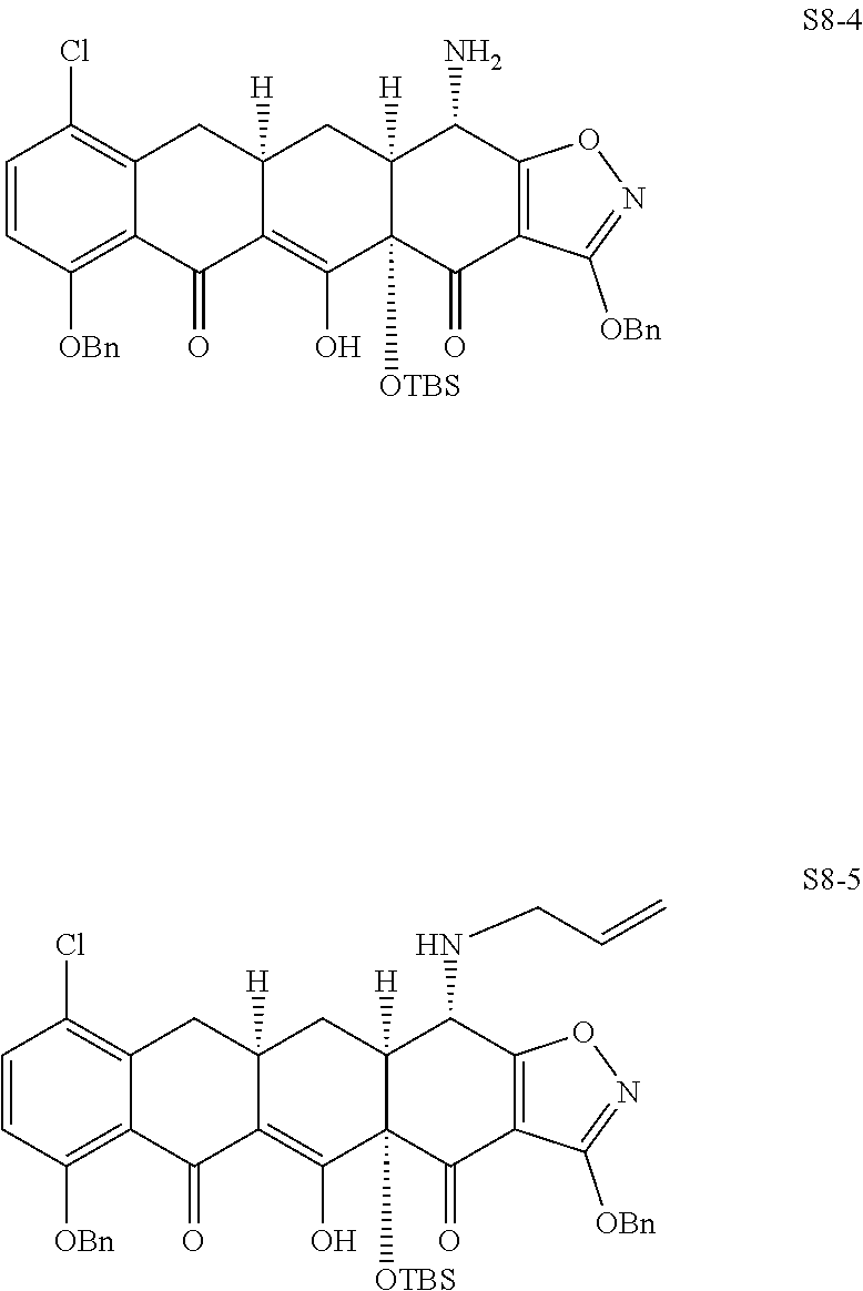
C1=CC([OBn])=C2C(=C1Cl)CC1([H])C(=C(O)C3([OTBS])C([H])(C1)C(N)C1=C(C3=O)C([OBn])=NO1)C2=O.C1=CC([OBn])=C2C(=C1Cl)CC1([H])C(=C(O)C3([OTBS])C([H])(C1)C(NCC=C)C1=C(C3=O)C([OBn])=NO1)C2=O
